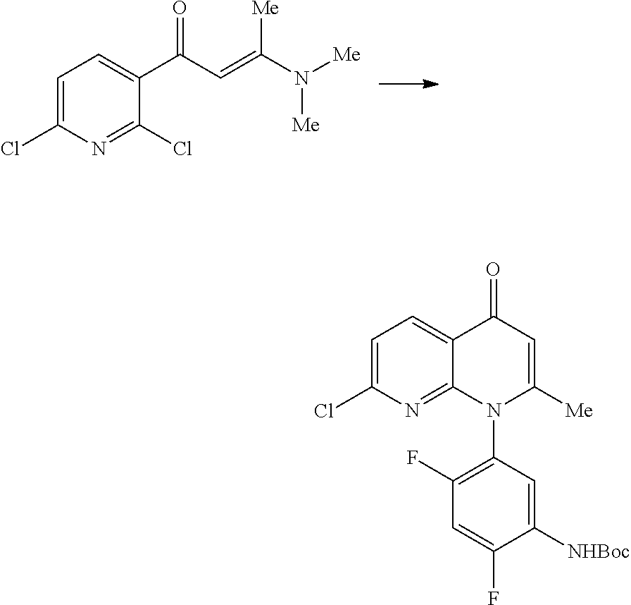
C1=C(Cl)N=C(Cl)C(C(=O)C=C(N([Me])[Me])[Me])=C1.C1=C(Cl)N=C2C(=C1)C(=O)C=C([Me])N2C1=C(F)C=C(F)C([NHBoc])=C1
